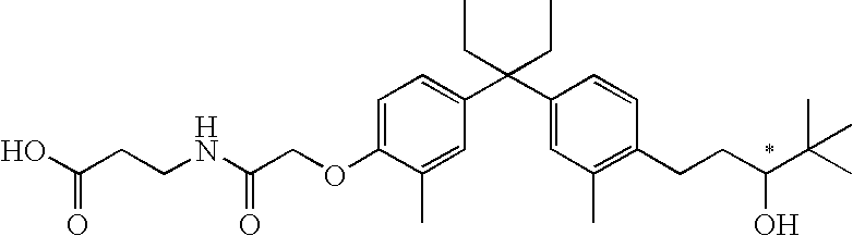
C(CCNC(COC1=CC=C(C(C2=CC(C)=C(CCC(C(C)(C)C)O)C=C2)(CC)CC)C=C1C)=O)(O)=O
